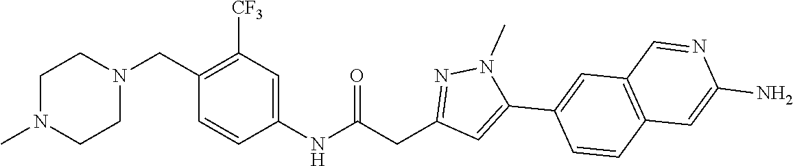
N1(C)CCN(CC2=C([CF3])C=C(NC(CC3=NN(C)C(C4=CC5=C(C=C4)C=C(N)N=C5)=C3)=O)C=C2)CC1
